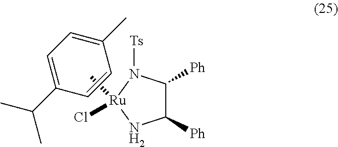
C1(C)=CC=C(C(C)C)C=C1.C[Ru]1(Cl)N([Ts])C([Ph])C([Ph])N1
